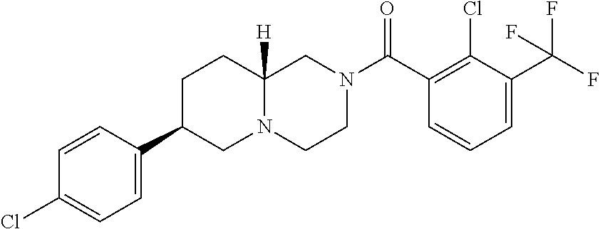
C1=C(C(F)(F)F)C(Cl)=C(C(N2CCN3C([H])(C2)CCC(C2=CC=C(Cl)C=C2)C3)=O)C=C1
